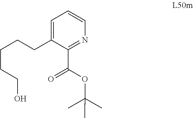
C1=CC=C(CCCCCO)C(C(OC(C)(C)C)=O)=N1
